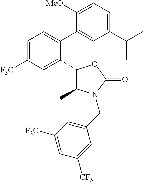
C1(C2=CC=C([F3C])C=C2C2C(C)N(CC3=CC([F3C])=CC([CF3])=C3)C(=O)O2)=CC(C(C)C)=CC=C1[MeO]
